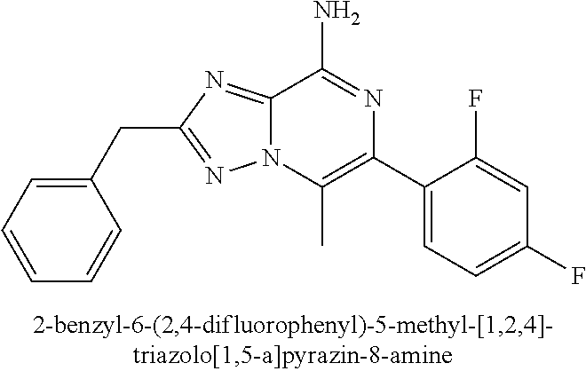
C12=NC(CC3=CC=CC=C3)=NN1C(C)=C(C1=CC=C(F)C=C1F)N=C2N
